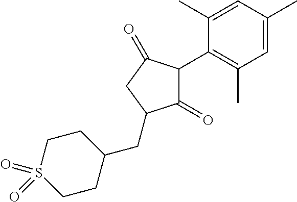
C1(=O)C(C2=C(C)C=C(C)C=C2C)C(=O)CC1CC1CCS(=O)(=O)CC1
